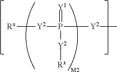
[Y1]=P([Y2][Rx])([Y2]C)[Y2][Rx]
